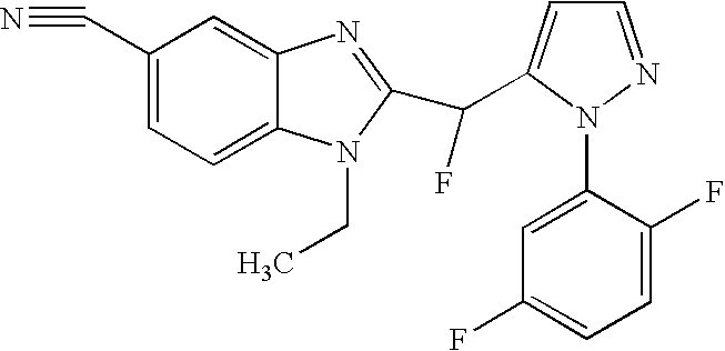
N#CC1=CC=C2C(=C1)N=C(C(F)C1=CC=NN1C1=CC(F)=CC=C1F)N2CC
